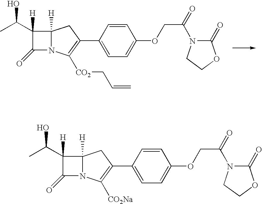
C12([H])N(C([CO2]CC=C)=C(C3=CC=C(OCC(=O)N4C(=O)OCC4)C=C3)C1)C(=O)C2([H])C(C)O.C12([H])N(C([CO2Na])=C(C3=CC=C(OCC(=O)N4C(=O)OCC4)C=C3)C1)C(=O)C2([H])C(C)O
